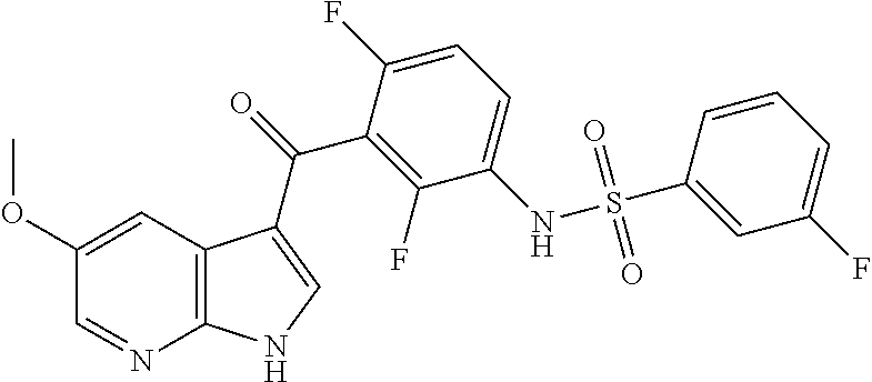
C12=C(C=C(OC)C=N1)C(C(=O)C1=C(F)C(NS(C3=CC(F)=CC=C3)(=O)=O)=CC=C1F)=CN2
